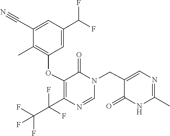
N1(CC2=CN=C(C)NC2=O)C=NC(C(F)(C(F)(F)F)F)=C(OC2=C(C)C(C#N)=CC(C(F)F)=C2)C1=O
